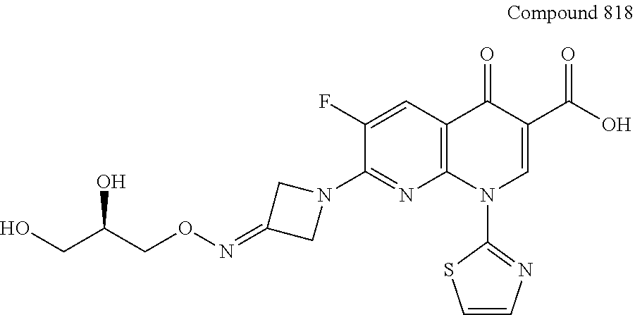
C1(F)=CC2=C(N=C1N1CC(=NOCC(CO)O)C1)N(C1=NC=CS1)C=C(C(O)=O)C2=O
